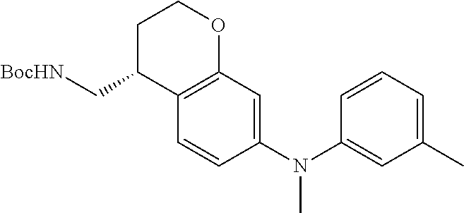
C1=CC(N(C2=CC(C)=CC=C2)C)=CC2=C1C(C[BocHN])CCO2
